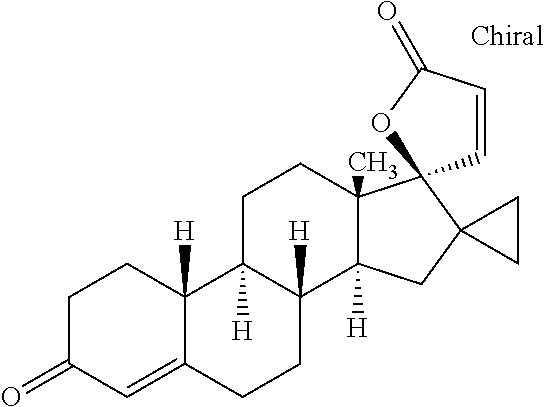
C1C(=O)C=C2C([H])(C1)C1([H])C([H])(CC2)C2([H])C(C)(CC1)C1(C3(C2)CC3)C=CC(=O)O1
